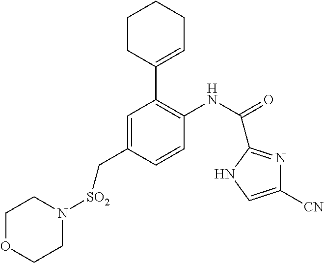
C1=C(C[SO2]N2CCOCC2)C=CC(NC(=O)C2=NC([CN])=CN2)=C1C1=CCCCC1
